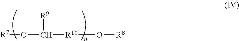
[R7]OC([R10]O[R8])[R9]
